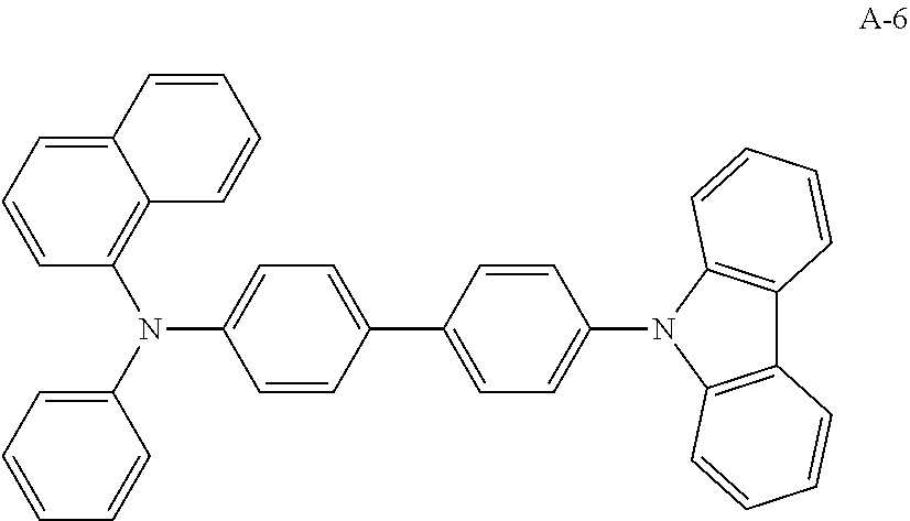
C1=CC(C2=CC=C(N3C4=C(C5=C3C=CC=C5)C=CC=C4)C=C2)=CC=C1N(C1=CC=CC=C1)C1=C2C(=CC=C1)C=CC=C2
